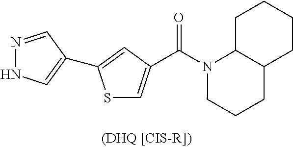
C(N1CCCC2C1CCCC2)(=O)C1=CSC(C2=CNN=C2)=C1
